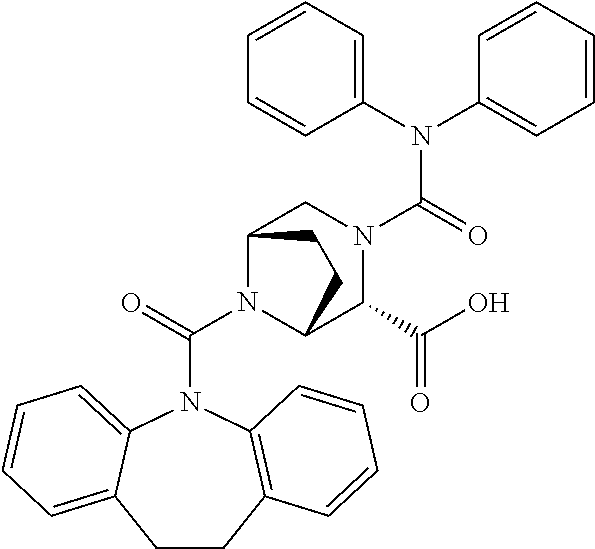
N(C(=O)N1CC2N(C(=O)N3C4=CC=CC=C4CCC4=C3C=CC=C4)C(C1C(O)=O)CC2)(C1=CC=CC=C1)C1=CC=CC=C1
